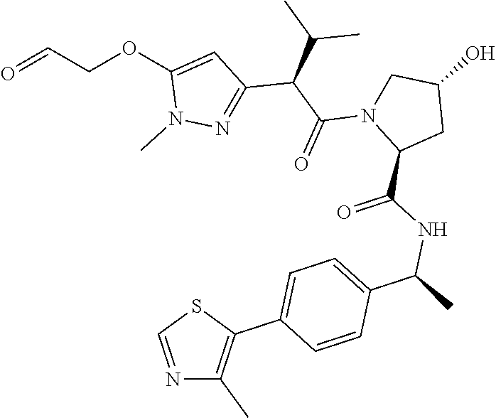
C1(OCC=O)=CC(C(C(C)C)C(N2C(C(=O)NC(C3=CC=C(C4=C(C)N=CS4)C=C3)C)CC(O)C2)=O)=NN1C
